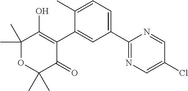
C1(C2=CC=C(C)C(C3=C(O)C(C)(C)OC(C)(C)C3=O)=C2)=NC=C(Cl)C=N1
